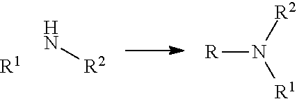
[R1].N[R2].[R]N([R2])[R1]
